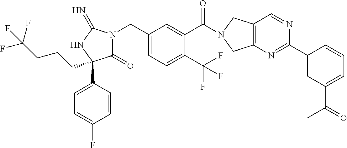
C(C1=CC=C(C(F)(F)F)C(C(=O)N2CC3=C(C2)N=C(C2=CC(C(C)=O)=CC=C2)N=C3)=C1)N1C(=O)C(C2=CC=C(F)C=C2)(CCCC(F)(F)F)NC1=N
